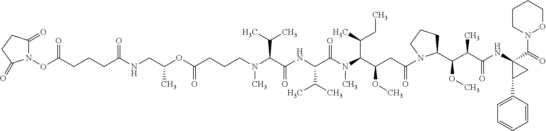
N1(OC(CCCC(NCC(OC(CCCN(C)C(C(NC(C(N(C(C(CC(=O)N2CCCC2C(C(C(NC2(C(=O)N3OCCCC3)C(C3=CC=CC=C3)C2)=O)C)OC)OC)C(C)CC)C)=O)C(C)C)=O)C(C)C)=O)C)=O)=O)C(=O)CCC1=O
